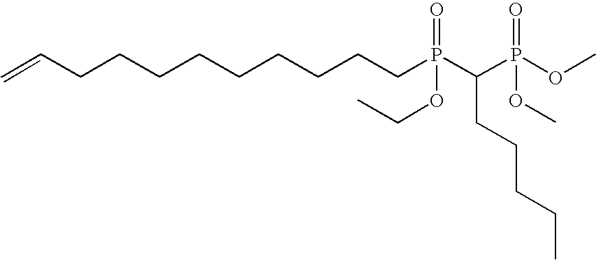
C=CCCCCCCCCCP(C(P(OC)(=O)OC)CCCCC)(=O)OCC
